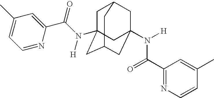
C1C2(N(C(C3=CC(C)=CC=N3)=O)[H])CC3CC(N([H])C(C4=NC=CC(C)=C4)=O)(CC1C3)C2
